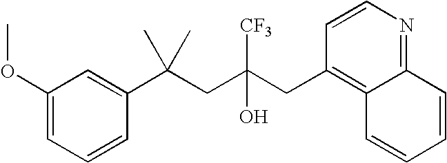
C1(OC)=CC=CC(C(CC(CC2=C3C(=NC=C2)C=CC=C3)([CF3])O)(C)C)=C1
